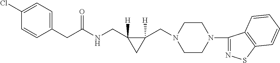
C(C1=CC=C(Cl)C=C1)C(NCC1([H])C(CN2CCN(C3=NSC4=C3C=CC=C4)CC2)([H])C1)=O
